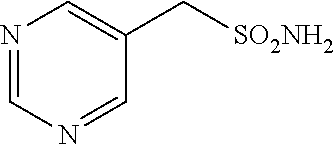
N1=CN=CC(C[SO2NH2])=C1
